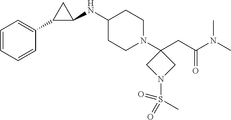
C1=CC=CC(C2C(NC3CCN(C4(CC(N(C)C)=O)CN(S(=O)(=O)C)C4)CC3)C2)=C1
